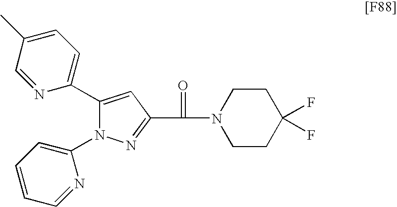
C1(C2=CC=C(C)C=N2)=CC(C(N2CCC(F)(F)CC2)=O)=NN1C1=CC=CC=N1
